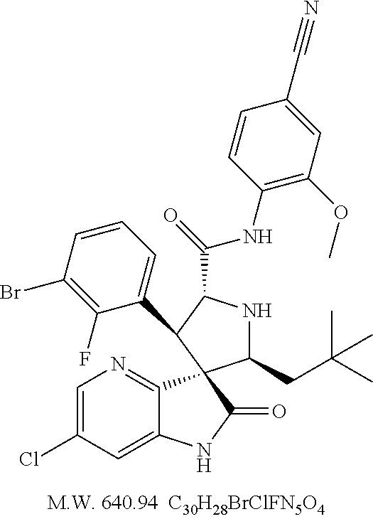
C1=C(Cl)C=C2C(=N1)C1(C(=O)N2)C(CC(C)(C)C)NC(C(NC2=C(OC)C=C(C#N)C=C2)=O)C1C1=CC=CC(Br)=C1F
